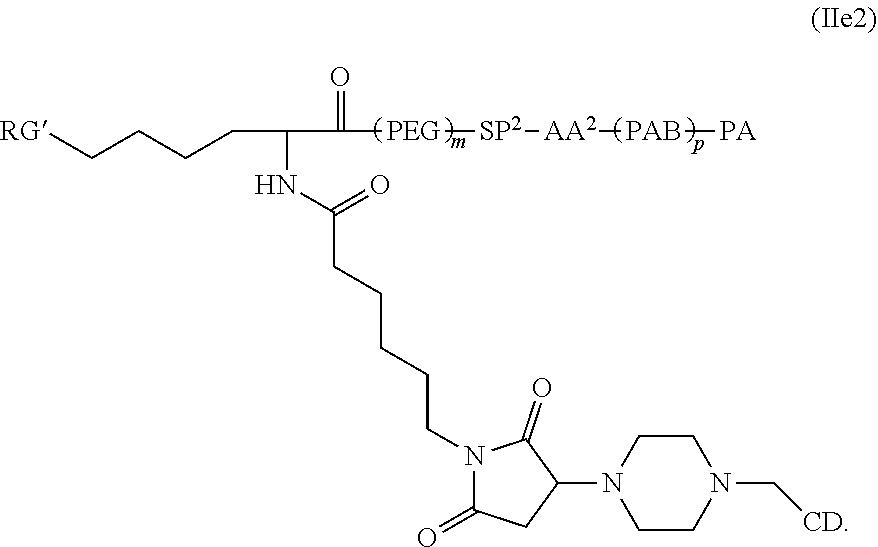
C(C(=O)[PEG][SP2][AA2][PAB][PA])(NC(=O)CCCCCN1C(=O)CC(N2CCN(C[CD])CC2)C1=O)CCCC[RG]
